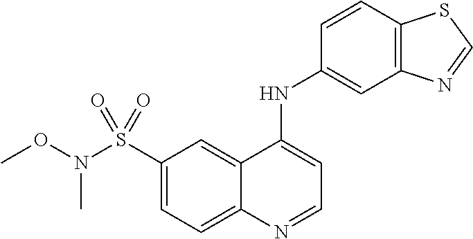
N(S(C1=CC=C2C(=C1)C(NC1=CC3=C(C=C1)SC=N3)=CC=N2)(=O)=O)(OC)C
